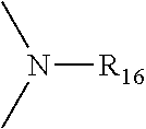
[R16]N(C)C
